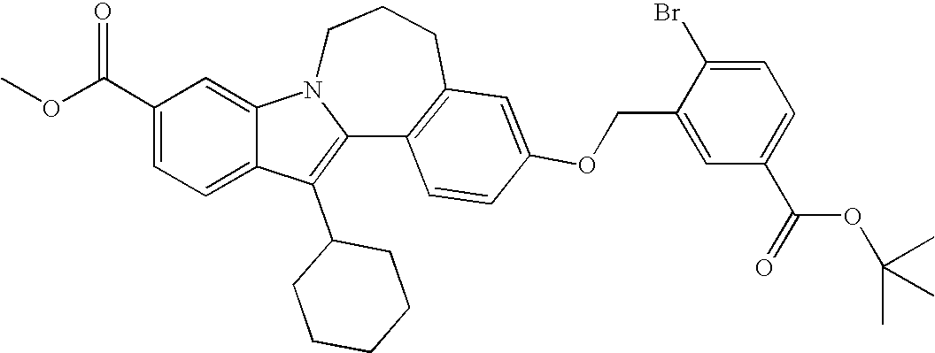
C1(C(OC)=O)=CC=C2C(=C1)N1C(=C2C2CCCCC2)C2=C(CCC1)C=C(OCC1=CC(C(=O)OC(C)(C)C)=CC=C1Br)C=C2
